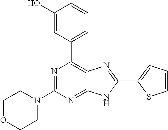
N1=C(N2CCOCC2)N=C2C(=C1C1=CC=CC(O)=C1)N=C(C1=CC=CS1)N2
